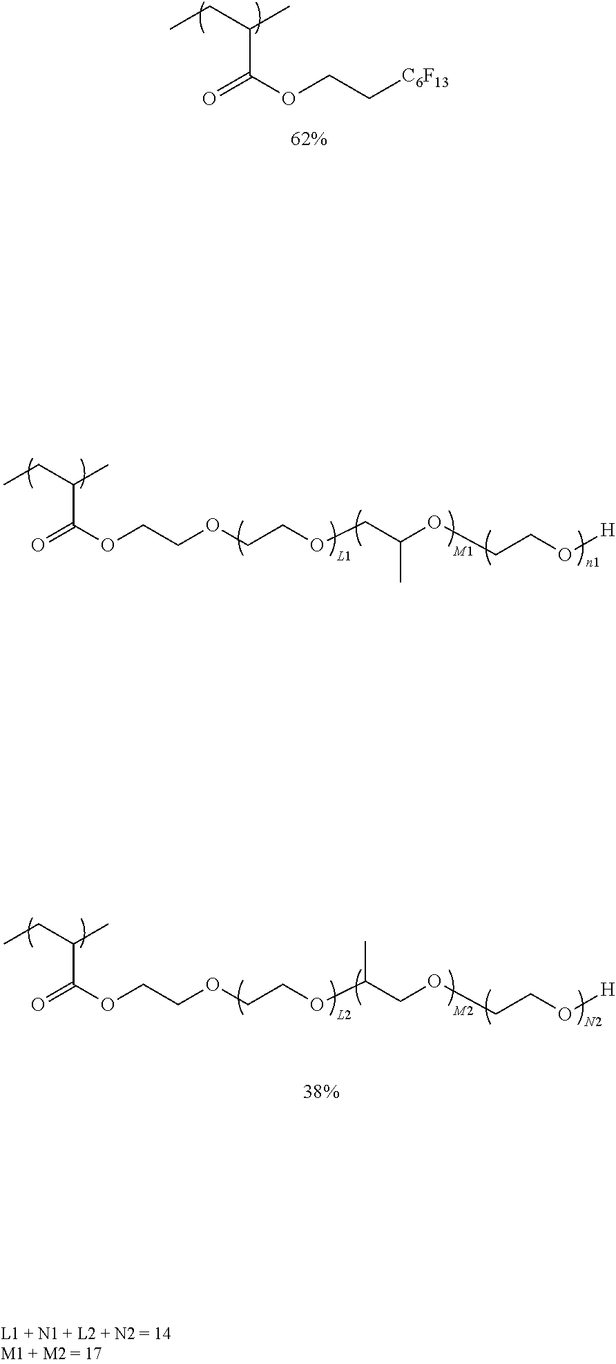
CCC(C)C(=O)OCC[C6F13].CCC(C)C(=O)OCCOCCOCC(OCCO[H])C.[M1].[n1].[M2].[N2].CCC(C)C(=O)OCCOCCOC(COCCO[H])C
